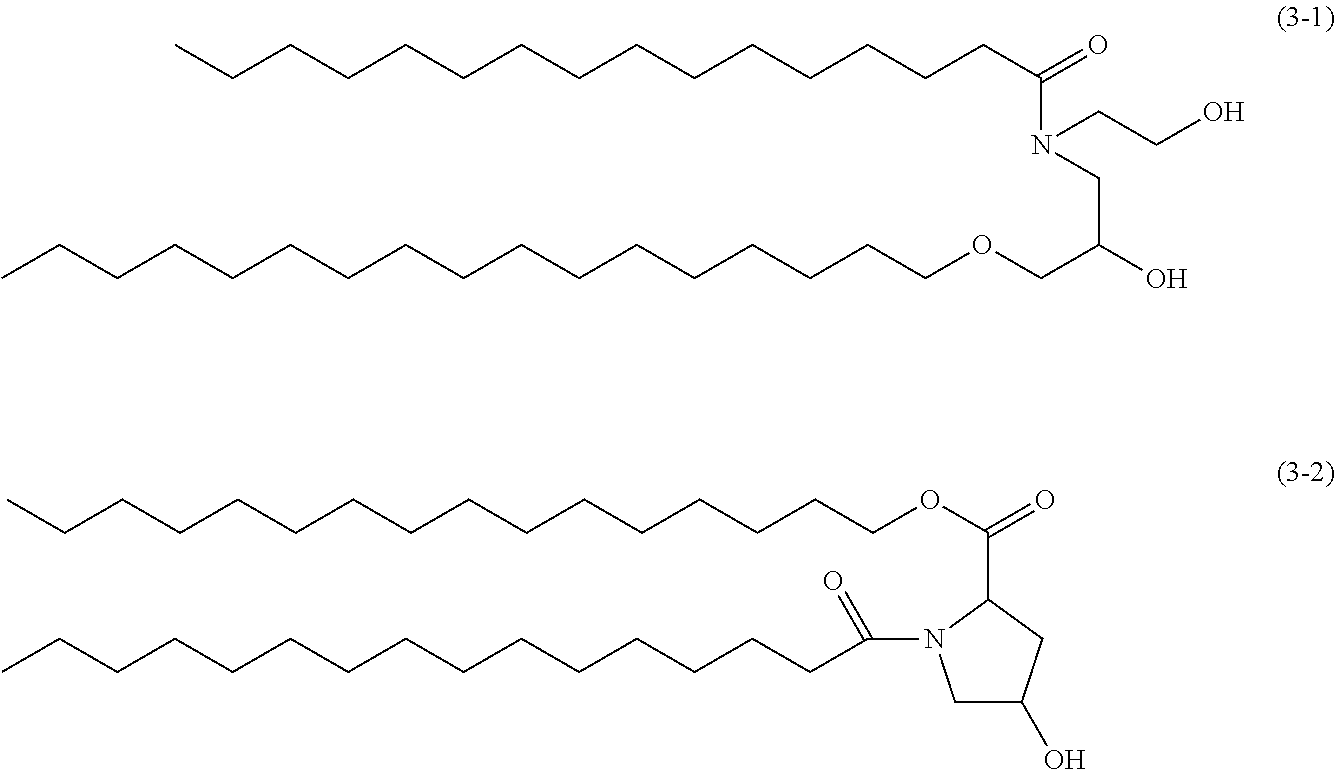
CCCCCCCCCCCCCCCCCOCC(O)CN(C(CCCCCCCCCCCCCCC)=O)CCO.C1(C(OCCCCCCCCCCCCCCCC)=O)CC(O)CN1C(CCCCCCCCCCCCCCC)=O
